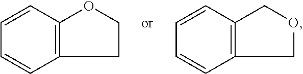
C1=CC2=C(C=C1)CCO2.C1=CC2=C(C=C1)COC2
